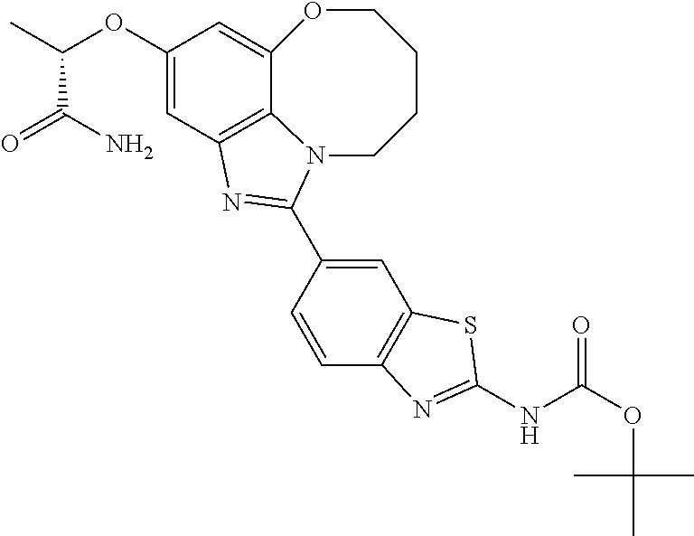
C1(OC(C)C(=O)N)=CC2=C3C(=C1)OCCCCN3C(C1=CC3=C(C=C1)N=C(NC(OC(C)(C)C)=O)S3)=N2
